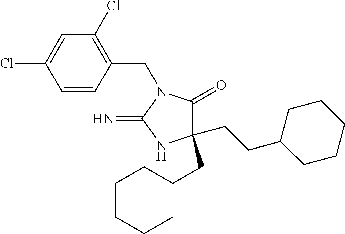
C1=CC(CN2C(=O)C(CCC3CCCCC3)(CC3CCCCC3)NC2=N)=C(Cl)C=C1Cl
